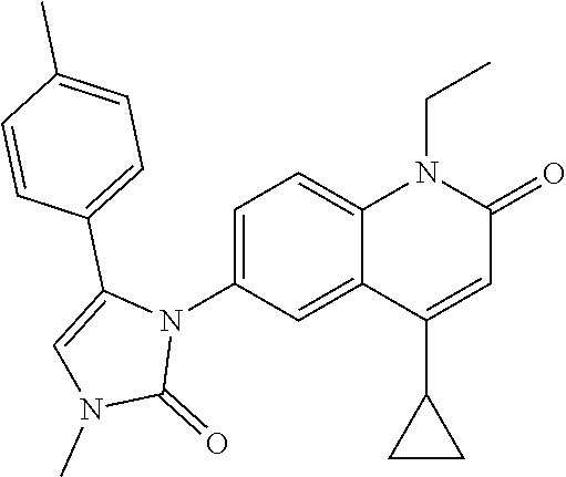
N1(C2=CC=C3C(=C2)C(C2CC2)=CC(=O)N3CC)C(C2=CC=C(C)C=C2)=CN(C)C1=O
